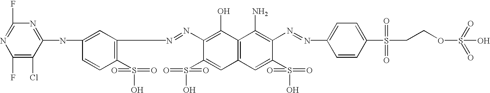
C12=C(C=C(S(=O)(=O)O)C(N=NC3=CC=C(S(CCOS(=O)(=O)O)(=O)=O)C=C3)=C1N)C=C(S(=O)(=O)O)C(N=NC1=C(S(O)(=O)=O)C=CC(NC3=NC(F)=NC(F)=C3Cl)=C1)=C2O
